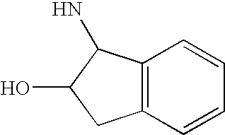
C12=C(C(N)C(O)C1)C=CC=C2
